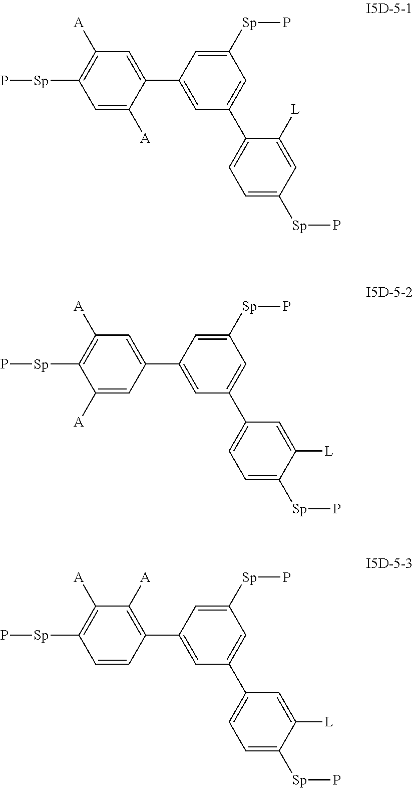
C1=C([Sp]P)C=C(C2=CC=C([Sp]P)C=C2[L])C=C1C1=CC([A])=C([Sp]P)C=C1[A].C1=C([Sp]P)C=C(C2=CC=C([Sp]P)C([L])=C2)C=C1C1=CC([A])=C([Sp]P)C([A])=C1.C1=C([Sp]P)C=C(C2=CC=C([Sp]P)C([L])=C2)C=C1C1=C([A])C([A])=C([Sp]P)C=C1
